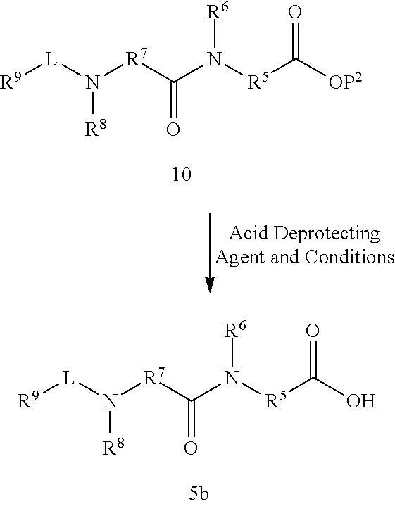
C(N([R5]C([OP2])=O)[R6])([R7]N([L][R9])[R8])=O.C(N([R5]C(O)=O)[R6])([R7]N([L][R9])[R8])=O
